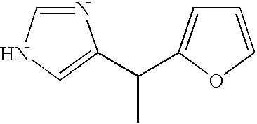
N1=CNC=C1C(C1=CC=CO1)C
